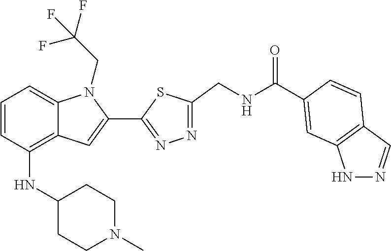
N1(C)CCC(NC2=C3C(=CC=C2)N(CC(F)(F)F)C(C2=NN=C(CNC(C4=CC5=C(C=NN5)C=C4)=O)S2)=C3)CC1
